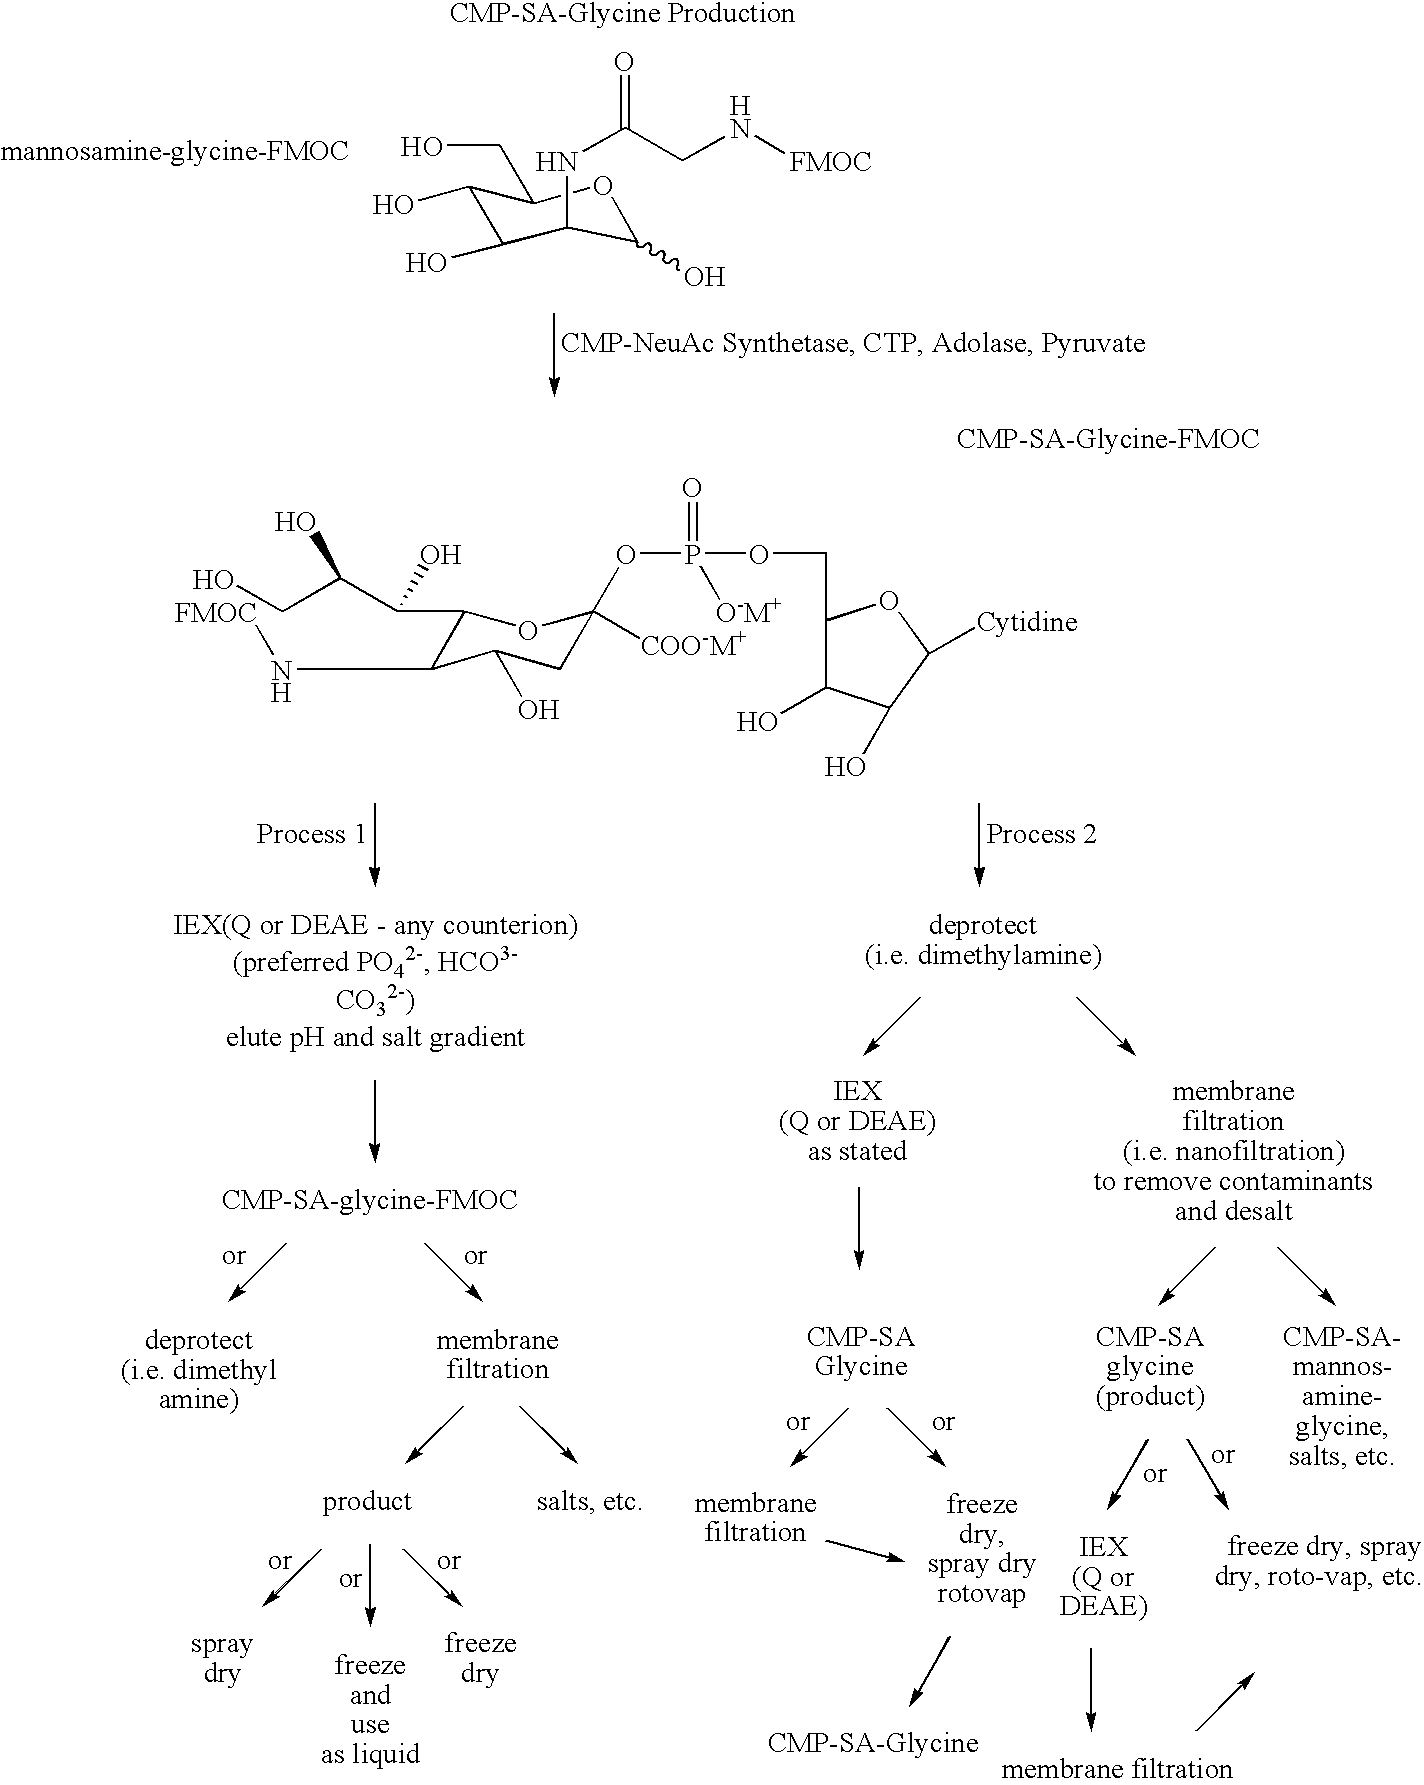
C1(O)C(O)C(NC(CN[FMOC])=O)C(O)OC1CO.C1(COP(OC2([COO-M+])CC(O)C(N[FMOC])C(C(O)C(CO)O)O2)(=O)[O-M+])C(O)C(O)C([Cytidine])O1
